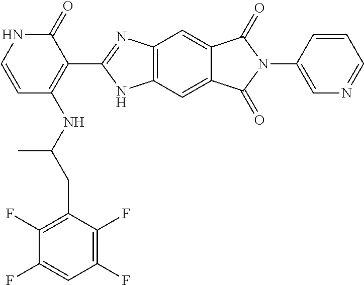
C(C(NC1=C(C2=NC3=C(N2)C=C2C(=C3)C(=O)N(C3=CN=CC=C3)C2=O)C(=O)NC=C1)C)C1=C(F)C(F)=CC(F)=C1F
